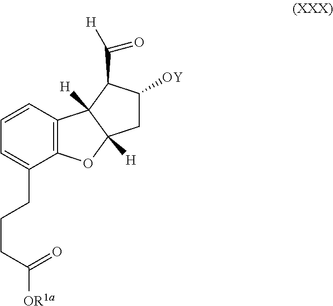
C12=C(C=CC=C1CCCC(=O)[OR1a])C1([H])C([H])(O2)CC([OY])C1C(=O)[H]
